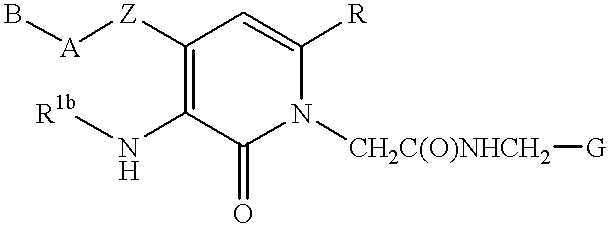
C1([Z][A]B)=C(N[R1b])C(=O)N([CH2C(O)NHCH2][G])C([R])=C1
